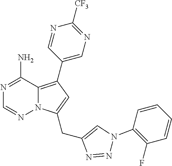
N1=C(N)C2=C(C3=CN=C([CF3])N=C3)C=C(CC3=CN(C4=C(F)C=CC=C4)N=N3)N2N=C1
